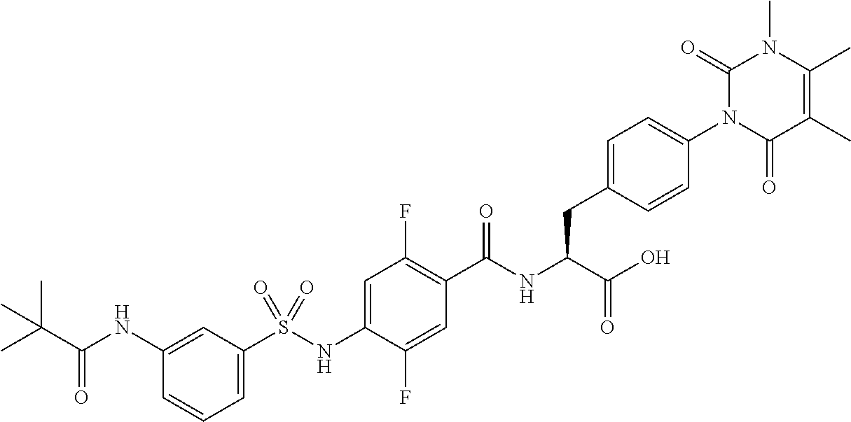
S(NC1=CC(F)=C(C(NC(C(O)=O)CC2=CC=C(N3C(=O)C(C)=C(C)N(C)C3=O)C=C2)=O)C=C1F)(=O)(=O)C1=CC=CC(NC(C(C)(C)C)=O)=C1
